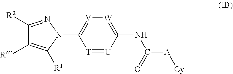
C1([R2])=NN(C2=[V][W]=C(NC([A][Cy])=O)[U]=[T]2)C([R1])=C1[R]
